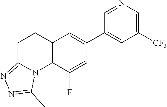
C12=C(C(F)=CC(C3=CC([CF3])=CN=C3)=C1)N1C(=NN=C1C)CC2
